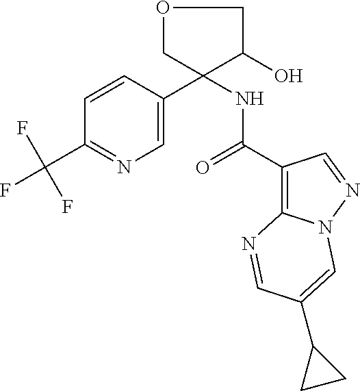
C1=CC(C2(NC(=O)C3=C4N(N=C3)C=C(C3CC3)C=N4)C(O)COC2)=CN=C1C(F)(F)F
